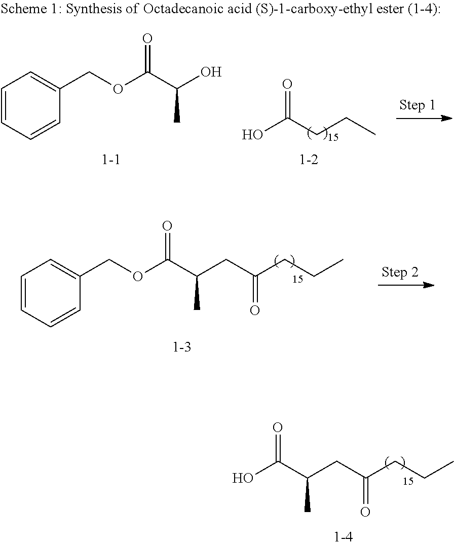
C1=CC=CC(COC(C(C)CC(CCC)=O)=O)=C1.OC(C(C)CC(CCC)=O)=O.C1=CC=CC(COC(C(O)C)=O)=C1.CCCC(O)=O
